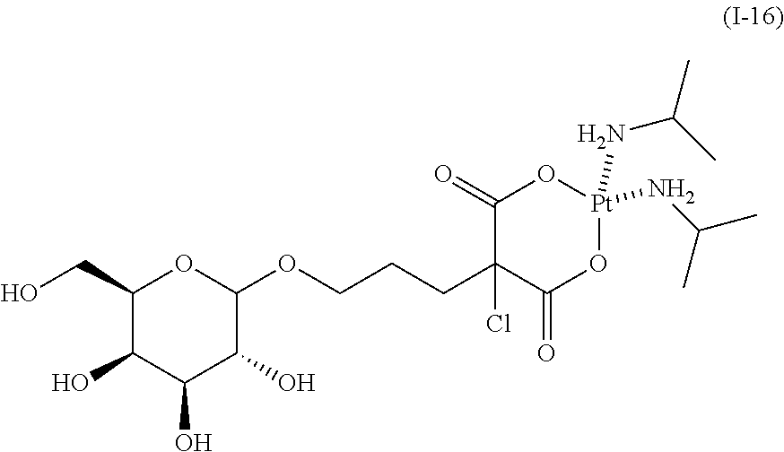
C1(CO)C(O)C(O)C(O)C(OCCCC2(Cl)C(=O)O[Pt](NC(C)C)(NC(C)C)OC2=O)O1
